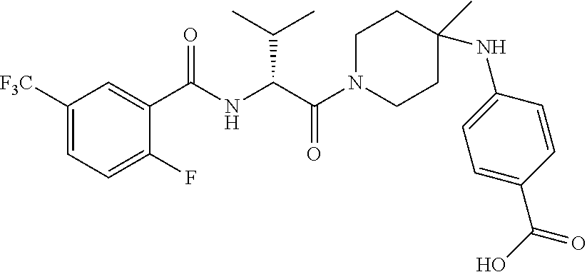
C1([F3C])=CC=C(F)C(C(NC(C(=O)N2CCC(C)(NC3=CC=C(C(=O)O)C=C3)CC2)C(C)C)=O)=C1
